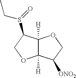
C12([H])C([H])(C(S(CC)=O)CO1)OCC2[ONO2]
